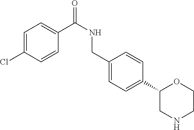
C1=C(Cl)C=CC(C(NCC2=CC=C(C3CNCCO3)C=C2)=O)=C1
